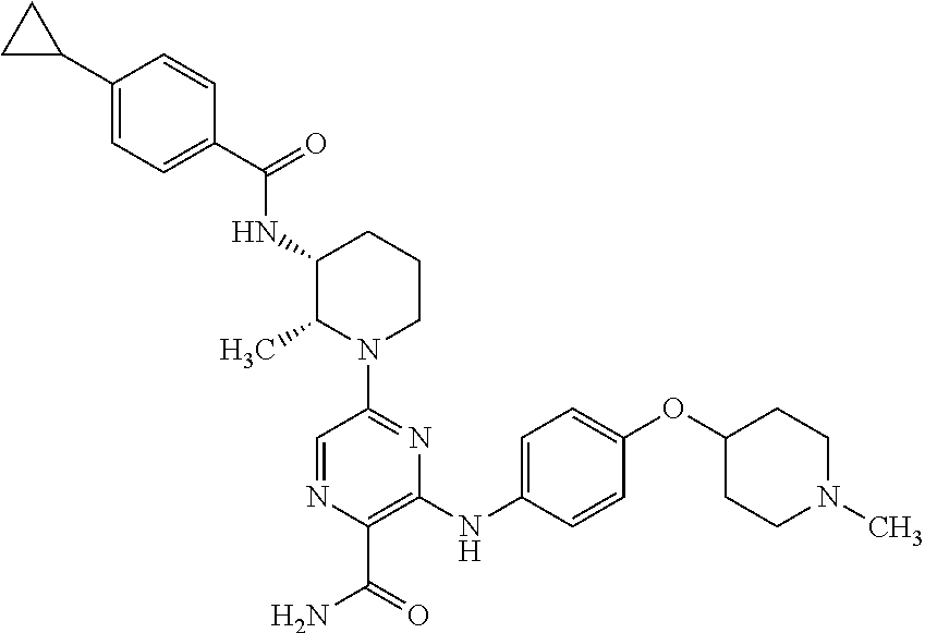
C1=C(C2CC2)C=CC(C(=O)NC2C(C)N(C3=NC(NC4=CC=C(OC5CCN(C)CC5)C=C4)=C(C(=O)N)N=C3)CCC2)=C1
